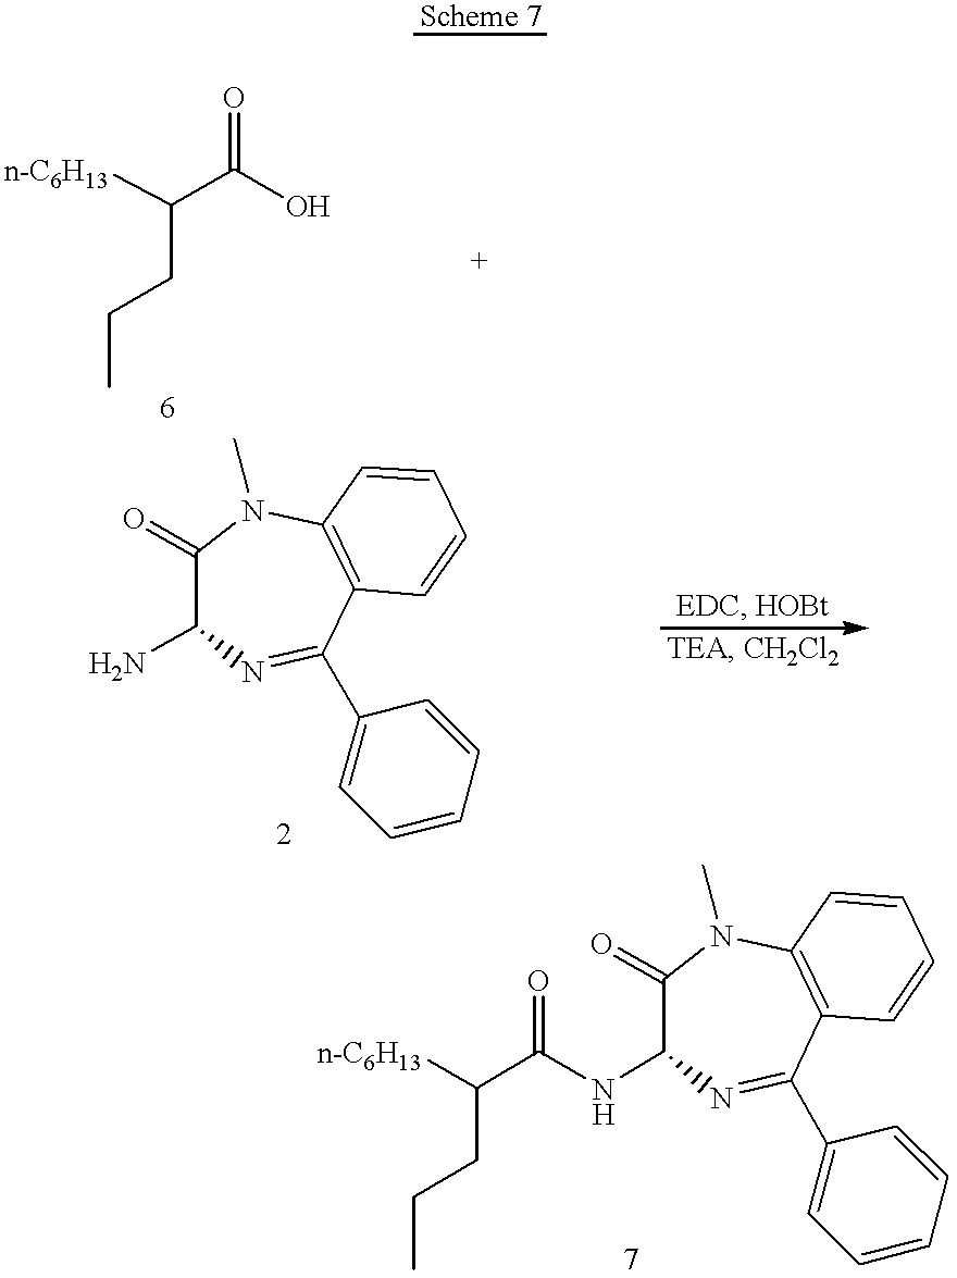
[n-C6H13]C(CCC)C(O)=O.NC1C(=O)N(C)C2=C(C(C3=CC=CC=C3)=N1)C=CC=C2.N(C1C(=O)N(C)C2=C(C(C3=CC=CC=C3)=N1)C=CC=C2)C(C(CCC)[n-C6H13])=O
